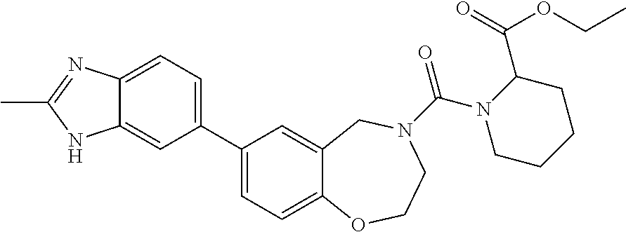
C1(C2=CC=C3C(=C2)NC(C)=N3)=CC=C2C(=C1)CN(C(N1CCCCC1C(OCC)=O)=O)CCO2
